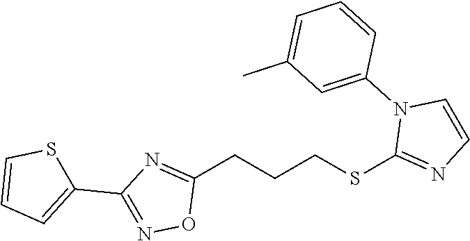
C1(CCCSC2=NC=CN2C2=CC(C)=CC=C2)=NC(C2=CC=CS2)=NO1
